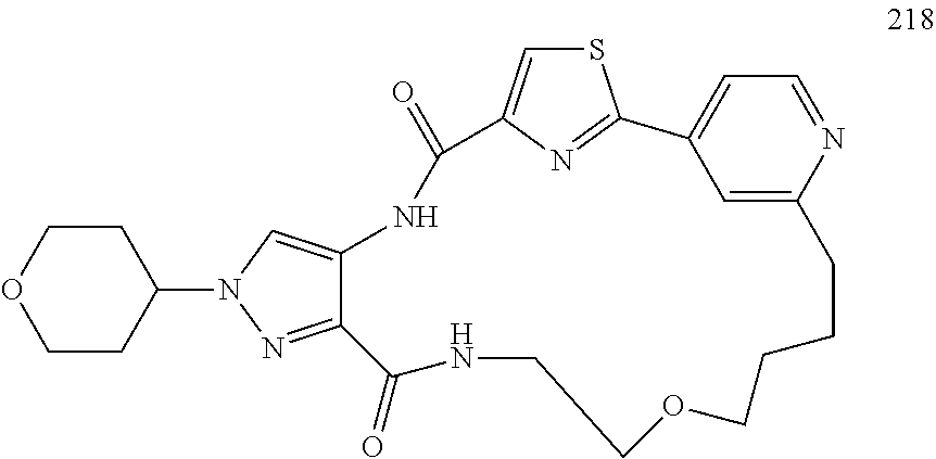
C1(N2N=C3C(=C2)NC(=O)C2=CSC(=N2)C2=CC=NC(=C2)CCCCOCCNC3=O)CCOCC1
